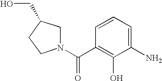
C1N(C(C2=C(O)C(N)=CC=C2)=O)CC(CO)C1
